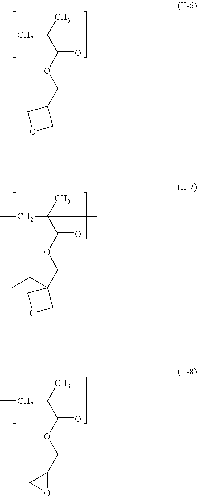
CCC(C(OCC1COC1)=O)(C)C.CCC(C(OCC1(CC)COC1)=O)(C)C.CCC(C(OCC1CO1)=O)(C)C
